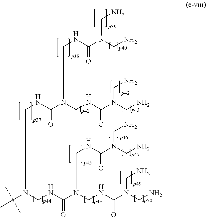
C(C)(C)(C)N(CNC(=O)N(CNC(N(CN)CN)=O)CNC(N(CN)CN)=O)CNC(=O)N(CNC(N(CN)CN)=O)CNC(N(CN)CN)=O
